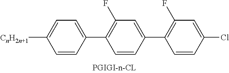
C1([CnH2n+1])=CC=C(C2=C(F)C=C(C3=C(F)C=C(Cl)C=C3)C=C2)C=C1
